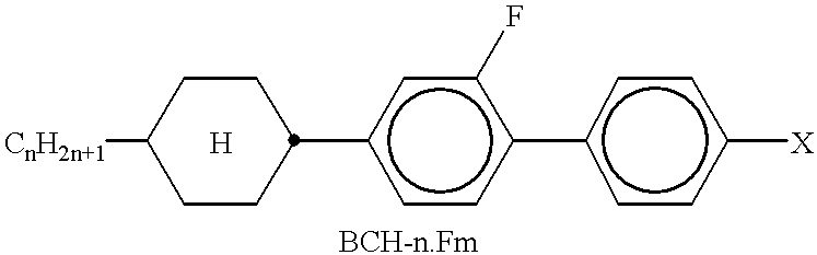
[CnH2n+1]C1CCC(c2ccc(-c3ccc([X])cc3)c(F)c2)CC1.[H]
